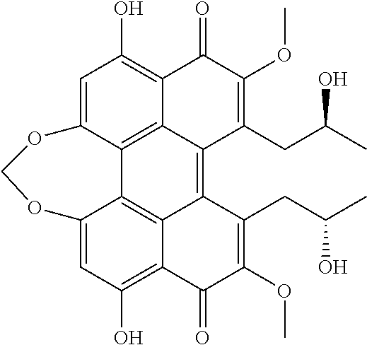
C1=C2C3=C4C(=C1O)C(=O)C(OC)=C(CC(C)O)C4=C1C4=C3C(=CC(O)=C4C(=O)C(OC)=C1CC(C)O)OCO2
